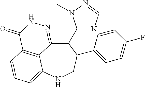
C12=C3C=CC=C1NCC(C1=CC=C(F)C=C1)C(C1=NC=NN1C)C2=NNC3=O
